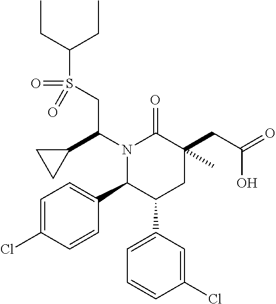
N1(C(CS(=O)(=O)C(CC)CC)C2CC2)C(C2=CC=C(Cl)C=C2)C(C2=CC=CC(Cl)=C2)CC(CC(=O)O)(C)C1=O
